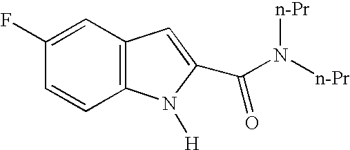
C12=C(C=CC(F)=C1)N([H])C(C(N([n-Pr])[n-Pr])=O)=C2
